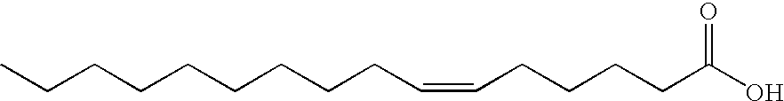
CCCCCCCCCC=CCCCCC(O)=O
